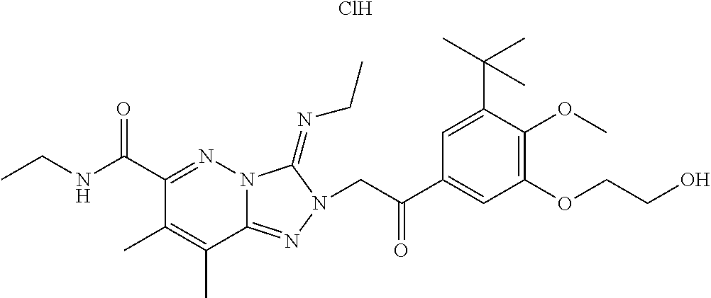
Cl.C1(C(NCC)=O)=NN2C(=NN(CC(C3=CC(OCCO)=C(OC)C(C(C)(C)C)=C3)=O)C2=NCC)C(C)=C1C
